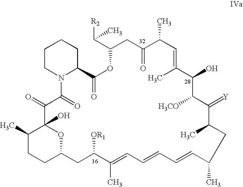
C1CN2C(CC1)C(=O)OC(C([R2])C)CC(=O)C(C)C=C(C)C(O)C([H3CO])C(=[Y])C(C)CC(C)C=CC=CC=C(C)C([OR1])CC1CCC(C)C(O)(C(=O)C2=O)O1
